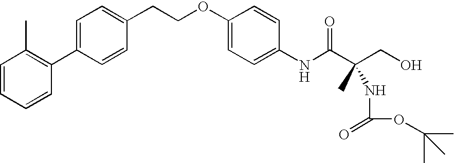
C1=CC=CC(C2=CC=C(CCOC3=CC=C(NC(C(CO)(C)NC(=O)OC(C)(C)C)=O)C=C3)C=C2)=C1C
